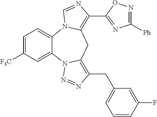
C1=C([F3C])C=C2C(=C1)N1C(=C(C3=NC([Ph])=NO3)N=C1)CC1=C(CC3=CC=CC(F)=C3)N=NN21
